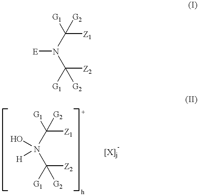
[Z2]C(N(C([Z1])([G1])[G2])[E])([G1])[G2].[Z2]C(N(C([Z1])([G1])[G2])(O)[H])([G1])[G2]
